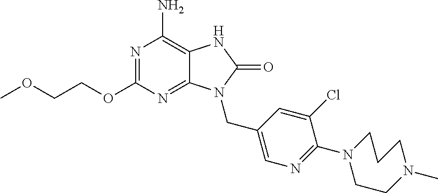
N1=C(OCCOC)N=C2C(=C1N)NC(=O)N2CC1=CN=C(N2CCN(C)CCC2)C(Cl)=C1
